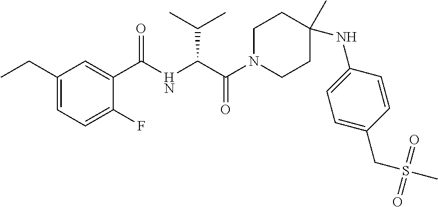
C1(CC)=CC=C(F)C(C(=O)NC(C(N2CCC(NC3=CC=C(CS(C)(=O)=O)C=C3)(C)CC2)=O)C(C)C)=C1
